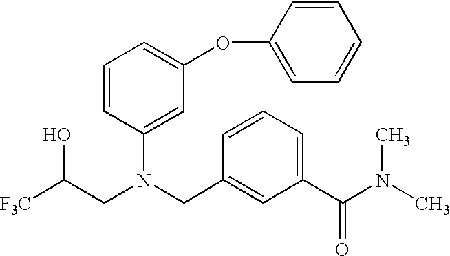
[F3C]C(CN(CC1=CC(C(N(C)C)=O)=CC=C1)C1=CC(OC2=CC=CC=C2)=CC=C1)O
